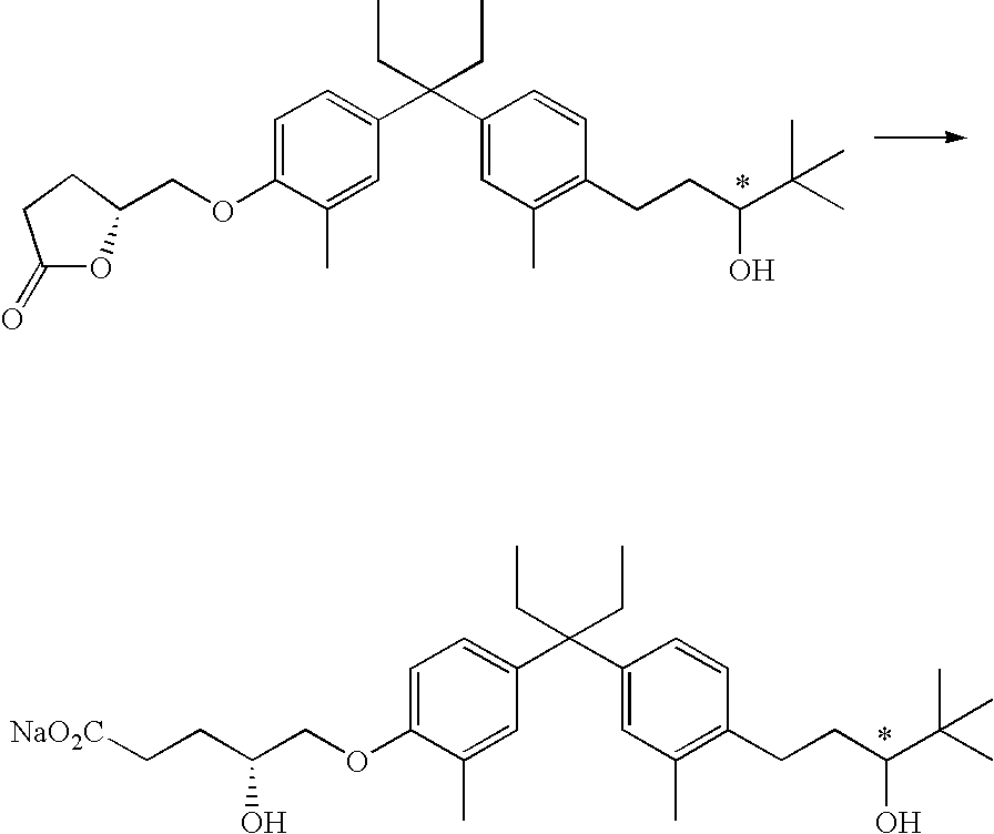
C1=C(OCC(O)CC[NaO2C])C(C)=CC(C(C2=CC(C)=C(CCC(O)C(C)(C)C)C=C2)(CC)CC)=C1.C1=C(OCC2OC(=O)CC2)C(C)=CC(C(C2=CC(C)=C(CCC(O)C(C)(C)C)C=C2)(CC)CC)=C1
